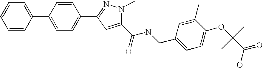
C1(C2=CC=C(C3=NN(C)C(C(NCC4=CC=C(OC(C(=O)O)(C)C)C(C)=C4)=O)=C3)C=C2)=CC=CC=C1
